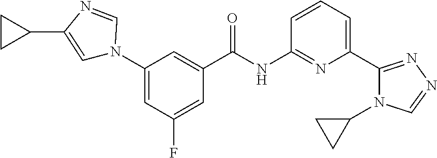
C1(N2C=C(C3CC3)N=C2)=CC(F)=CC(C(NC2=NC(C3=NN=CN3C3CC3)=CC=C2)=O)=C1
